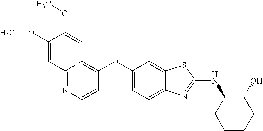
N1=C2C(=C(OC3=CC=C4C(=C3)SC(NC3CCCCC3O)=N4)C=C1)C=C(OC)C(OC)=C2
